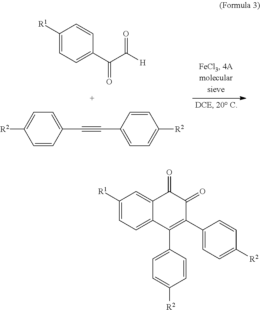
C1([R1])=CC=C(C(C([H])=O)=O)C=C1.C1=CC(C#CC2=CC=C([R2])C=C2)=CC=C1[R2].C1([R1])=CC=C2C(=C1)C(=O)C(=O)C(C1=CC=C([R2])C=C1)=C2C1=CC=C([R2])C=C1
